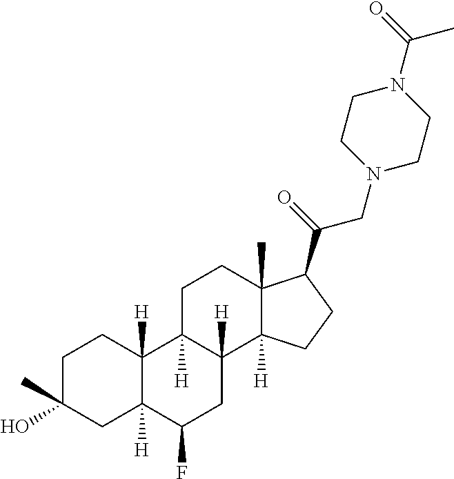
C1C(O)(C)CC2([H])C([H])(C1)C1([H])C([H])(CC2F)C2([H])C(C)(CC1)C(C(=O)CN1CCN(C(=O)C)CC1)CC2
